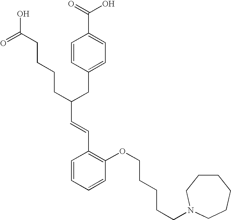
C(C(CC1=CC=C(C(=O)O)C=C1)CCCCC(O)=O)=CC1=C(OCCCCCN2CCCCCC2)C=CC=C1
